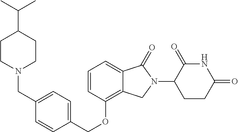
C(OC1=C2C(=CC=C1)C(=O)N(C1C(=O)NC(=O)CC1)C2)C1=CC=C(CN2CCC(C(C)C)CC2)C=C1
